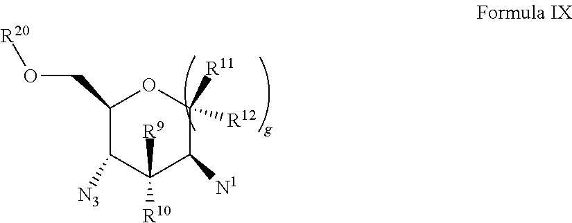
C1(CO[R20])C([N3])C([R10])([R9])C([N1])C([R11])([R12])O1
